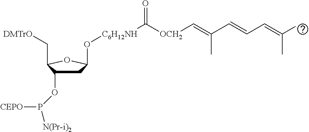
C1C(OP([N(Pr-i)2])[CEPO])C(C[OTrMD])OC1O[C6H12NH]C(=O)[OCH2]C=C(C=CC=C(C)C)C
